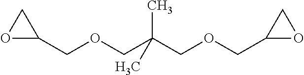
O1C(COCC(COCC2OC2)(C)C)C1
